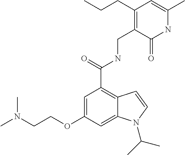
C(=O)(C1=C2C(=CC(OCCN(C)C)=C1)N(C(C)C)C=C2)NCC1=C(CCC)C=C(C)NC1=O
